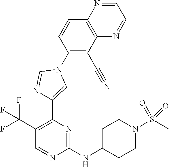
C1(C(F)(F)F)=C(C2=CN(C3=C(C#N)C4=C(C=C3)N=CC=N4)C=N2)N=C(NC2CCN(S(C)(=O)=O)CC2)N=C1
